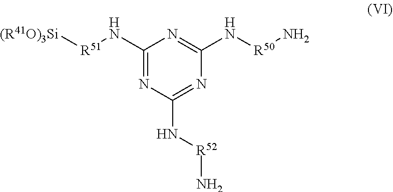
C1(N[R51][(R41O)3Si])=NC(N[R52]N)=NC(N[R50]N)=N1
